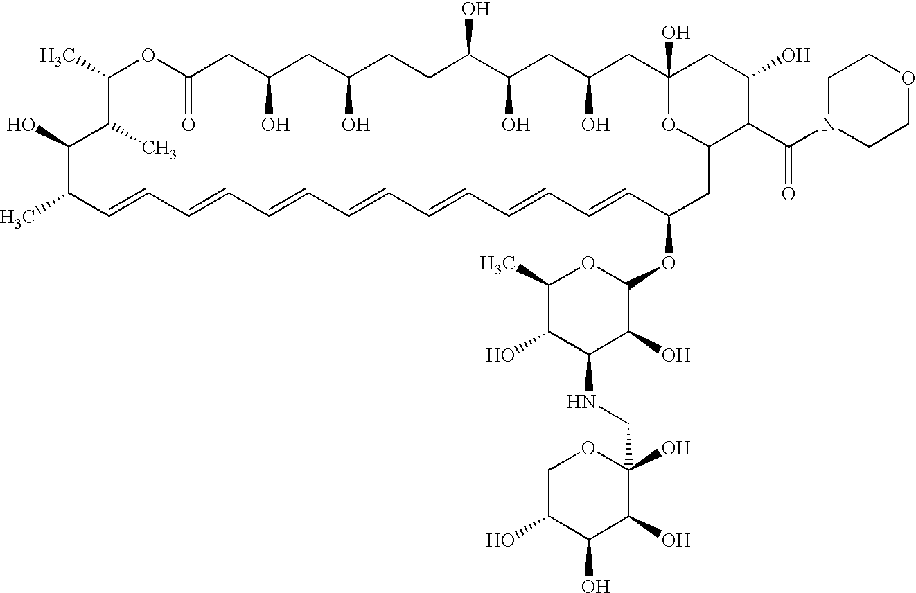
CC1C=CC=CC=CC=CC=CC=CC=CC(OC2OC(C)C(O)C(NCC3(O)OCC(O)C(O)C3O)C2O)CC2OC(O)(CC(O)CC(O)C(O)CCC(O)CC(O)CC(=O)OC(C)C(C)C1O)CC(O)C2C(N1CCOCC1)=O
